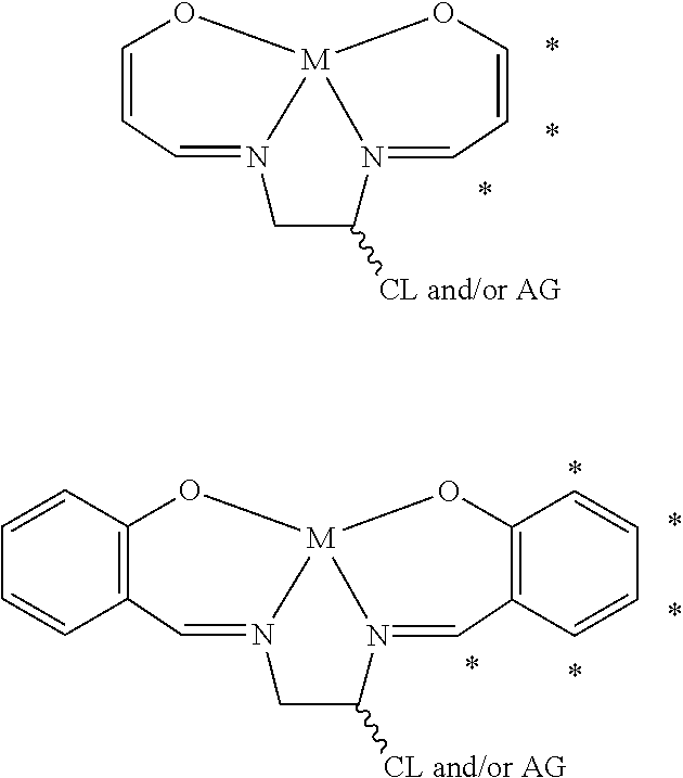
C1=CC=N2[M]3(O1)N(=CC=CO3)C([CL and/or AG])C2.C12=C(C=N3[M]4(O1)N(=CC1=C(O4)C=CC=C1)C([CL and/or AG])C3)C=CC=C2
